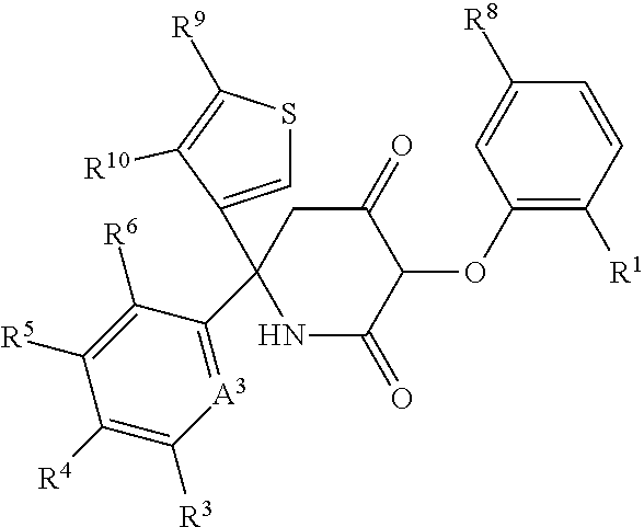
[A3]1=C(C2(C3=CSC([R9])=C3[R10])CC(=O)C(OC3=C([R1])C=CC([R8])=C3)C(=O)N2)C([R6])=C([R5])C([R4])=C1[R3]
